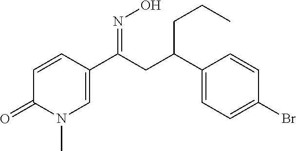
C1=CC(C(CC(C2=CC=C(Br)C=C2)CCC)=NO)=CN(C)C1=O
